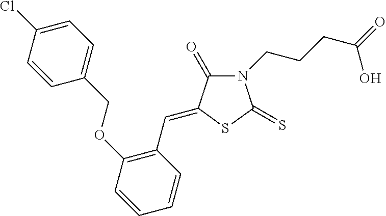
N1(CCCC(=O)O)C(=O)C(=CC2=C(OCC3=CC=C(Cl)C=C3)C=CC=C2)SC1=S
